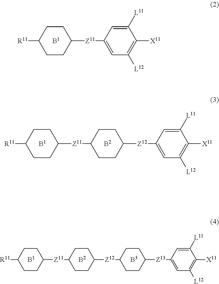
[B1].[R11]C1CCC([Z11]C2=CC([L12])=C([X11])C([L11])=C2)CC1.[B1].[B2].[R11]C1CCC([Z11]C2CCC([Z12]C3=CC([L12])=C([X11])C([L11])=C3)CC2)CC1.[B1].[B2].[B3].[R11]C1CCC([Z11]C2CCC([Z12]C3CCC([Z13]C4=CC([L12])=C([X11])C([L11])=C4)CC3)CC2)CC1
